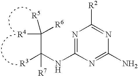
N1=C(NC([R3])(C([R4])([R6])[R5])[R7])N=C(N)N=C1[R2]
